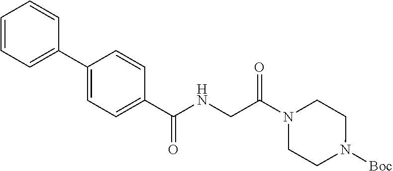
C1=CC=C(C2=CC=C(C(NCC(N3CCN([Boc])CC3)=O)=O)C=C2)C=C1
